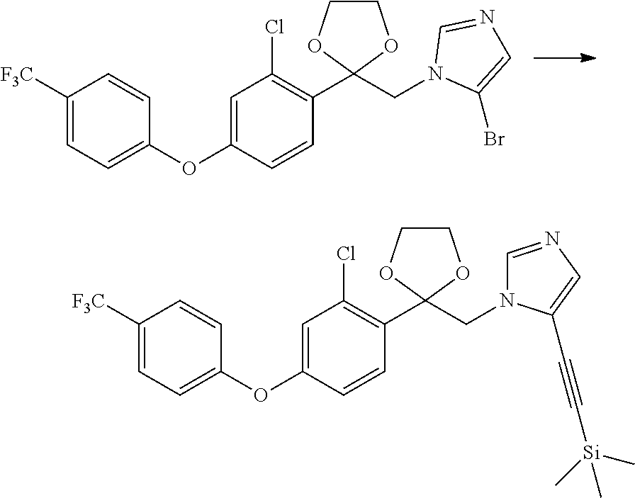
C1([F3C])=CC=C(OC2=CC(Cl)=C(C3(CN4C(Br)=CN=C4)OCCO3)C=C2)C=C1.C1([F3C])=CC=C(OC2=CC(Cl)=C(C3(CN4C=NC=C4C#C[Si](C)(C)C)OCCO3)C=C2)C=C1
